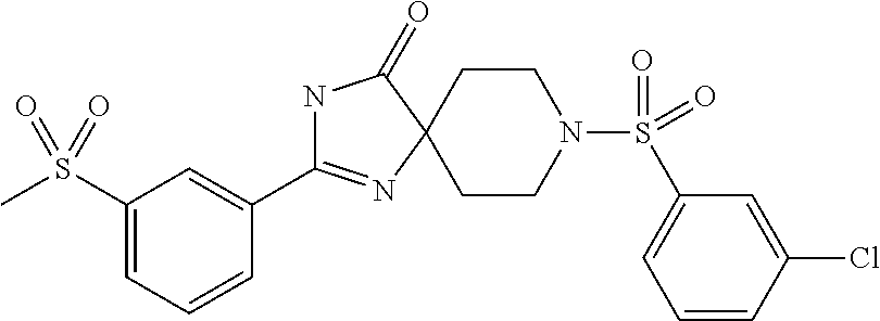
N1C(C2=CC(S(C)(=O)=O)=CC=C2)=NC2(C1=O)CCN(S(=O)(=O)C1=CC=CC(Cl)=C1)CC2
